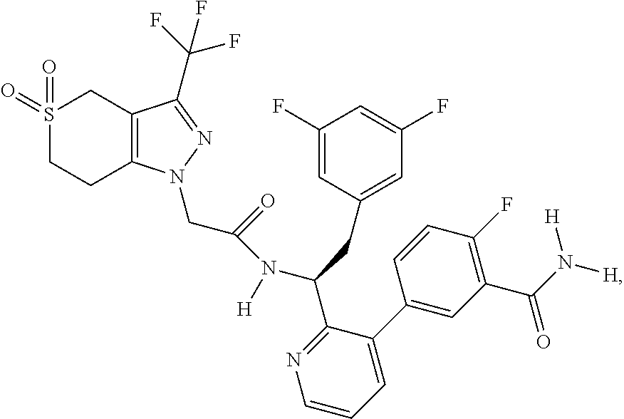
N(C(C1=NC=CC=C1C1=CC(C(=O)N([H])[H])=C(F)C=C1)CC1=CC(F)=CC(F)=C1)(C(CN1C2=C(C(C(F)(F)F)=N1)CS(=O)(=O)CC2)=O)[H]
